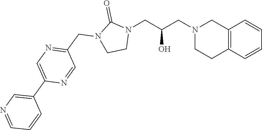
C12=C(C=CC=C1)CCN(CC(CN1C(=O)N(CC3=NC=C(C4=CN=CC=C4)N=C3)CC1)O)C2
